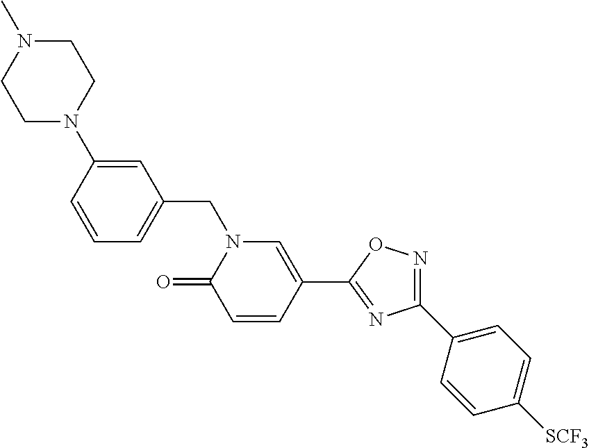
C1=CC(N2CCN(C)CC2)=CC(CN2C(=O)C=CC(C3=NC(C4=CC=C([SCF3])C=C4)=NO3)=C2)=C1
